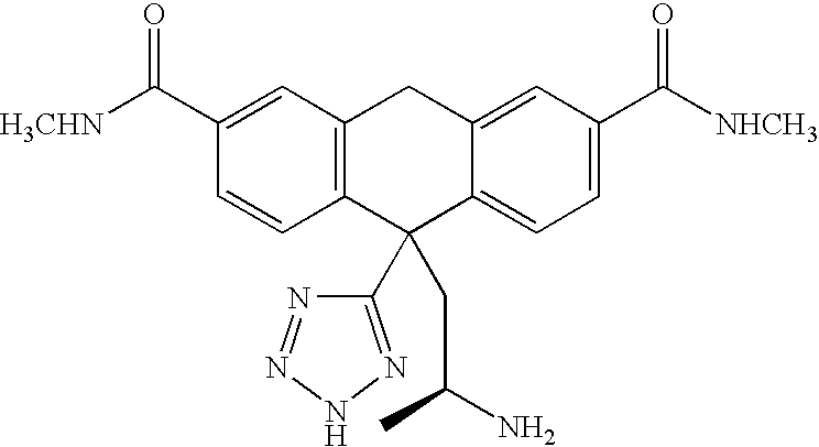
C12=C(C=C(C(=O)[H3CHN])C=C1)CC1=CC(C(=O)[NHCH3])=CC=C1C2(C1=NNN=N1)CC(C)N
